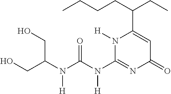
OCC(CO)N([H])C(=O)N([H])C1=NC(=O)C=C(C(CC)CCCC)N1[H]
